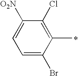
C1=C(Br)C(C)=C(Cl)C([O2N])=C1
